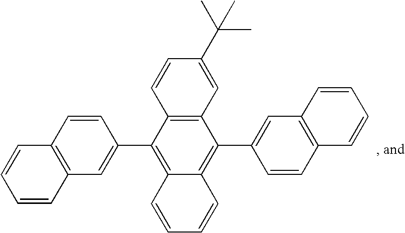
C1=CC2=C(C=C1C1=C3C(=C(C4=CC5=C(C=C4)C=CC=C5)C4=C1C=CC(C(C)(C)C)=C4)C=CC=C3)C=CC=C2
